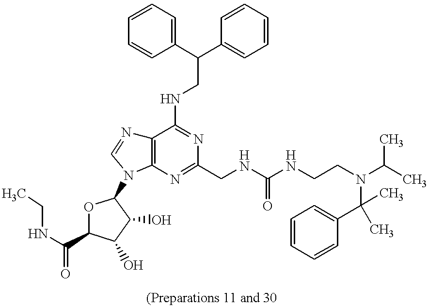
C1(C(C2=CC=CC=C2)CNC2=NC(CNC(NCCN(C(C)C)C(C)(C)C3=CC=CC=C3)=O)=NC3=C2N=CN3C2OC(C(NCC)=O)C(O)C2O)=CC=CC=C1
